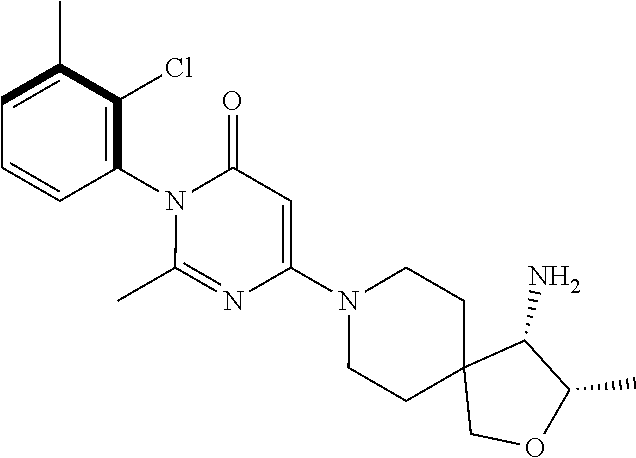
C1=C(C)C(Cl)=C(N2C(C)=NC(N3CCC4(CC3)COC(C)C4N)=CC2=O)C=C1
